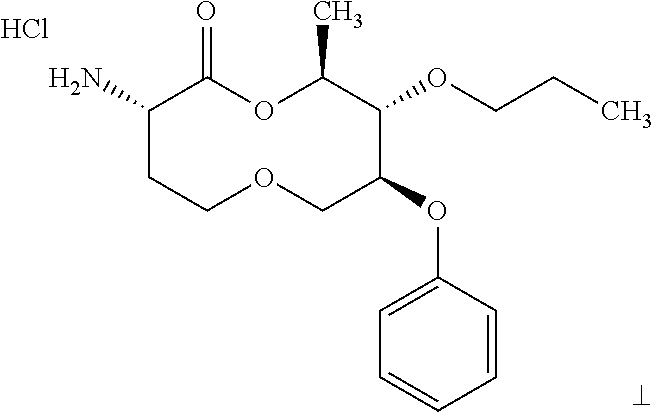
Cl.NC1CCOCC(OC2=CC=CC=C2)C(OCCC)C(C)OC1=O
